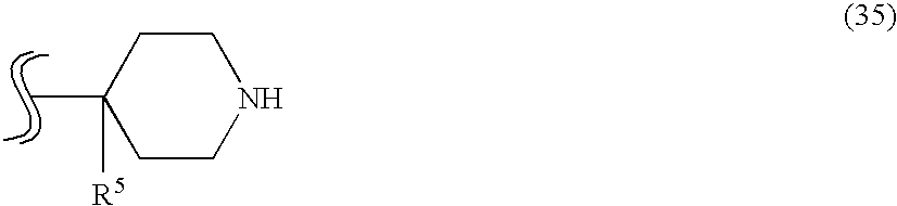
C1CNCCC1(C)[R5]
